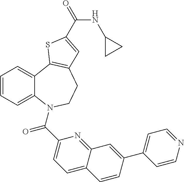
C1=CC=C2C(=C1)C1=C(CCN2C(C2=CC=C3C(=N2)C=C(C2=CC=NC=C2)C=C3)=O)C=C(C(NC2CC2)=O)S1
